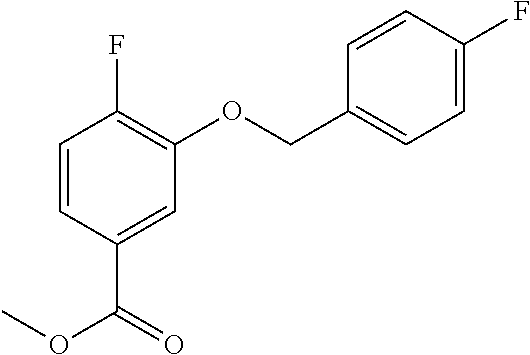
C1=CC(C(OC)=O)=CC(OCC2=CC=C(F)C=C2)=C1F
